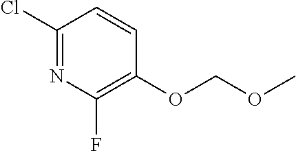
C1(Cl)=NC(F)=C(OCOC)C=C1
